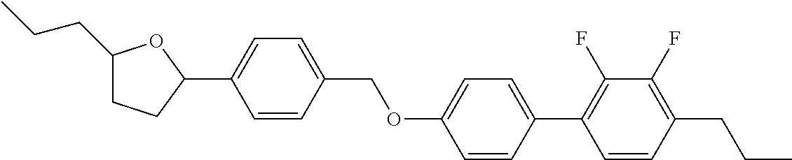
C1(CCC)CCC(C2=CC=C(COC3=CC=C(C4=C(F)C(F)=C(CCC)C=C4)C=C3)C=C2)O1
